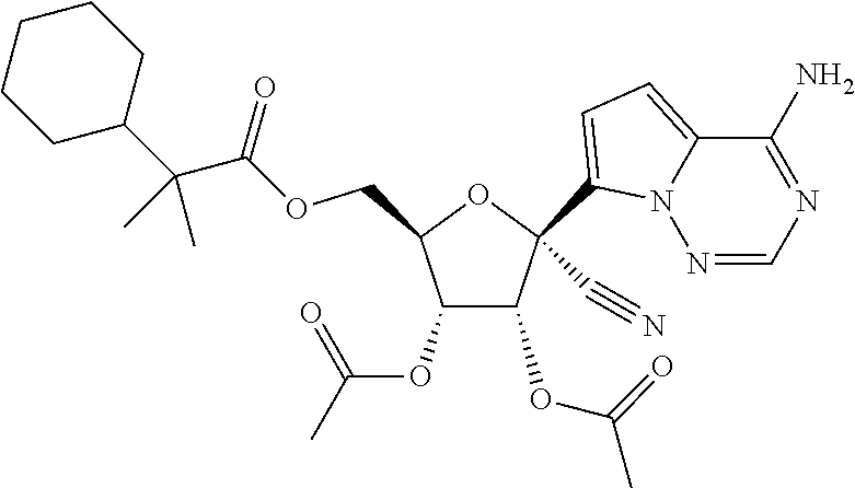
C1(OC(=O)C)C(OC(=O)C)C(COC(C(C2CCCCC2)(C)C)=O)OC1(C1=CC=C2N1N=CN=C2N)C#N
